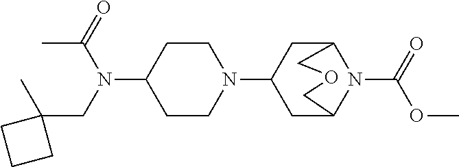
C1(N(C(=O)C)CC2(C)CCC2)CCN(C2CC3N(C(=O)OC)C(C2)COC3)CC1
